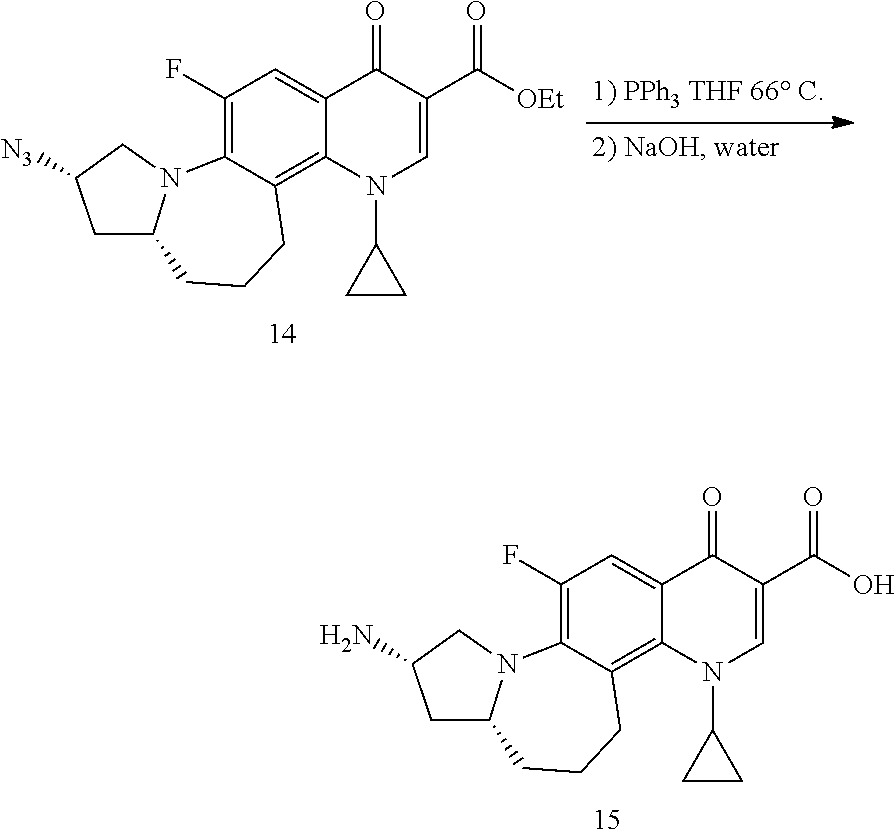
C1(F)=C2C(=C3C(=C1)C(=O)C(C(O)=O)=CN3C1CC1)CCCC1N2CC(N)C1.C1(F)=C2C(=C3C(=C1)C(=O)C(C([OEt])=O)=CN3C1CC1)CCCC1N2CC([N3])C1
